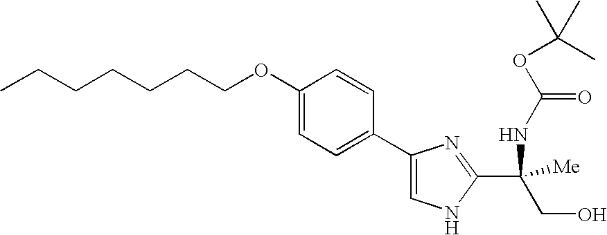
CCCCCCCOC1=CC=C(C2=CNC(C(CO)(NC(=O)OC(C)(C)C)[Me])=N2)C=C1
